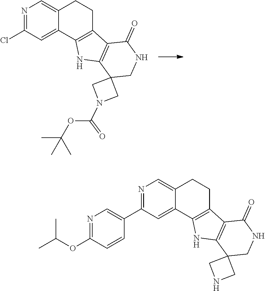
N1=C(Cl)C=C2C(=C1)CCC1=C2NC2=C1C(=O)NCC21CN(C(OC(C)(C)C)=O)C1.N1=C(C2=CN=C(OC(C)C)C=C2)C=C2C(=C1)CCC1=C2NC2=C1C(=O)NCC21CNC1
